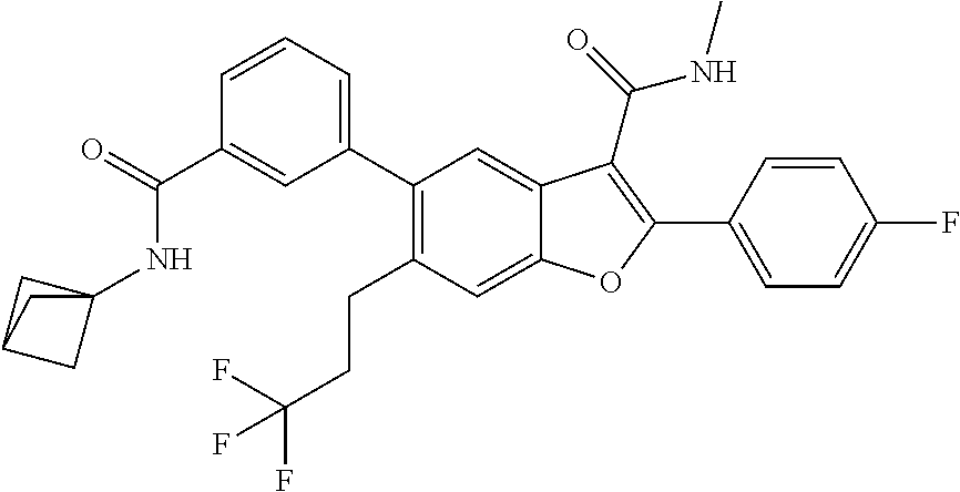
C1(C2=CC=CC(C(NC34CC(C3)C4)=O)=C2)=C(CCC(F)(F)F)C=C2C(=C1)C(C(=O)NC)=C(C1=CC=C(F)C=C1)O2
